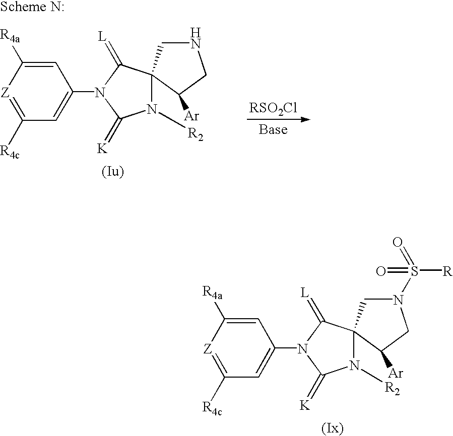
C1=C([R4a])[Z]=C([R4c])C=C1N1C(=[K])N([R2])C2(C1=[L])CN(S(=O)([R])=O)CC2[Ar].[RSO2Cl].C1=C([R4a])[Z]=C([R4c])C=C1N1C(=[K])N([R2])C2(C1=[L])CNCC2[Ar]
